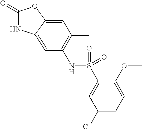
C1(=O)NC2=CC(NS(C3=CC(Cl)=CC=C3OC)(=O)=O)=C(C)C=C2O1
